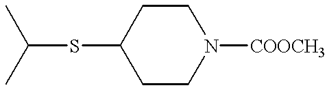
C(SC1CCN([COOCH3])CC1)(C)C
